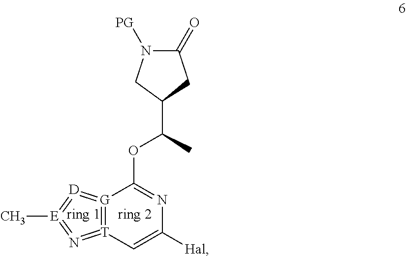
C1(=O)N([PG])CC(C(OC2=NC([Hal])=C[T]3=[G]2=[D]=[E](C)=N=3)C)C1
